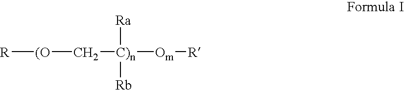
[(O]([R])C[C)n]([Om][R])([Ra])[Rb]
